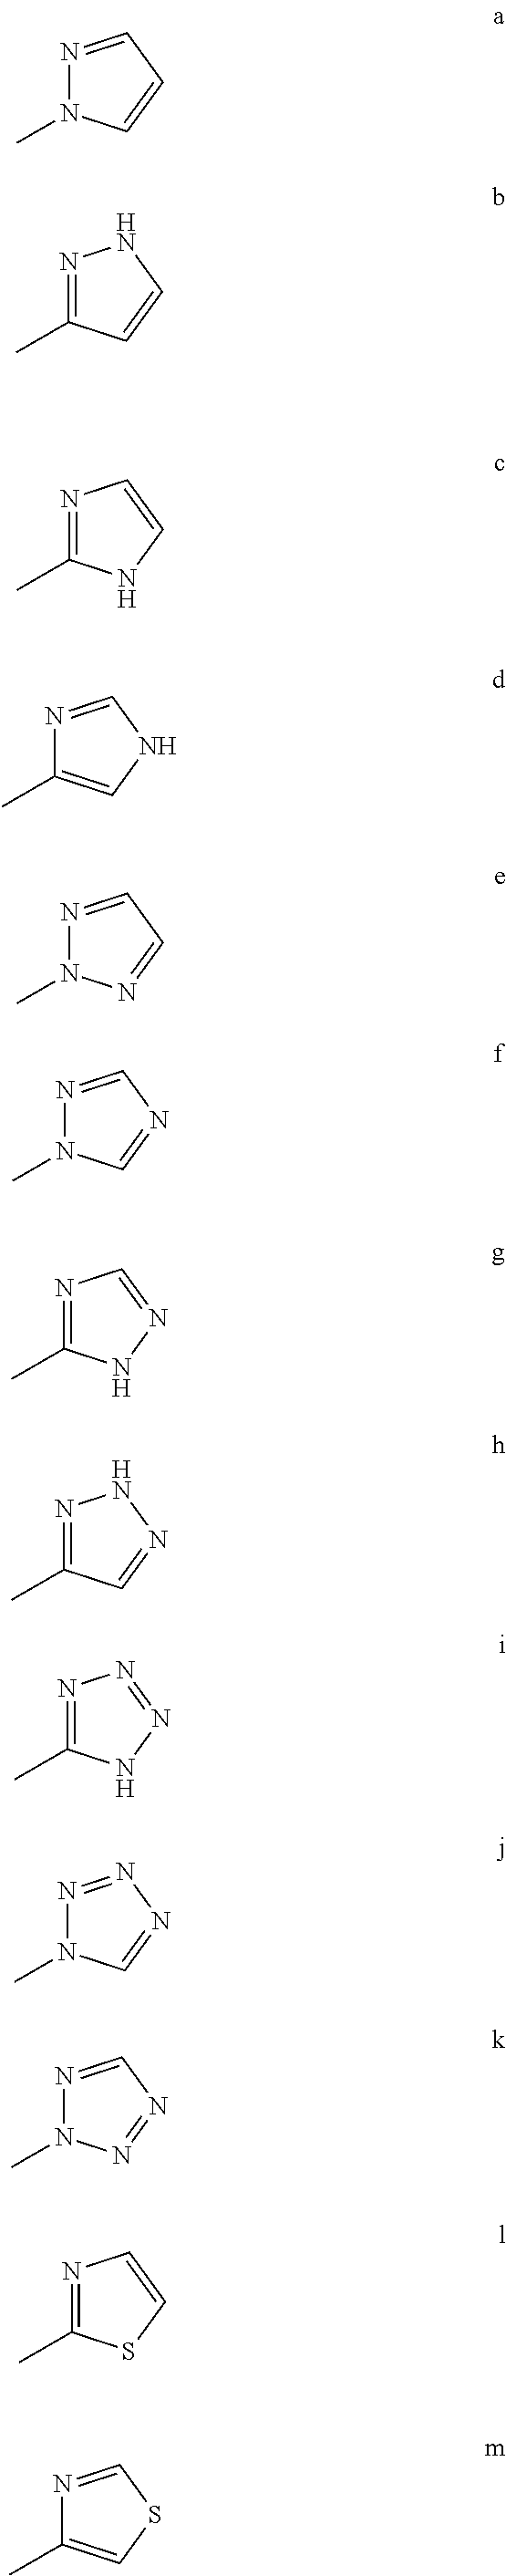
N1=CC=CN1C.N1=C(C)C=CN1.N1=C(C)NC=C1.N1=CNC=C1C.N1=CC=NN1C.N1=CN=CN1C.N1=C(C)NN=C1.N1=C(C)C=NN1.N1=C(C)NN=N1.N1=NN=CN1C.N1=CN=NN1C.N1=C(C)SC=C1.N1=CSC=C1C
